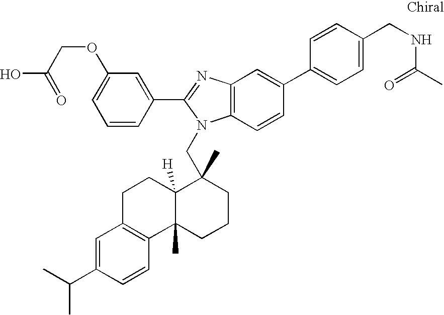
C1=CC(C2=NC3=C(N2CC2(C)C4([H])C(C)(CCC2)C2=C(CC4)C=C(C(C)C)C=C2)C=CC(C2=CC=C(CNC(=O)C)C=C2)=C3)=CC(OCC(=O)O)=C1
